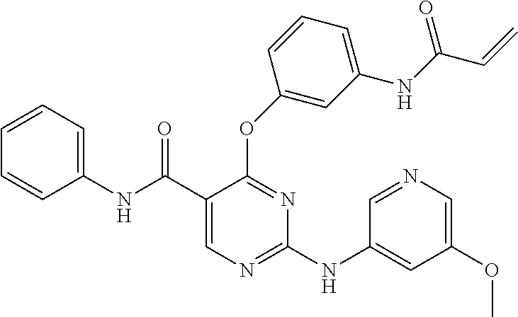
N(C1=NC=C(C(NC2=CC=CC=C2)=O)C(OC2=CC(NC(C=C)=O)=CC=C2)=N1)C1=CC(OC)=CN=C1
